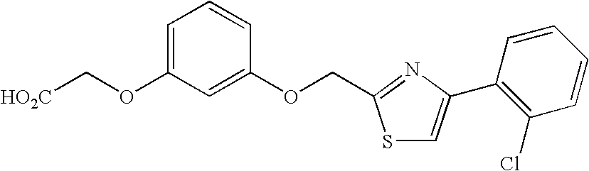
C1=C(OC[HO2C])C=C(OCC2=NC(C3=C(Cl)C=CC=C3)=CS2)C=C1
